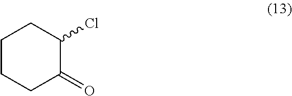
C1CCC(=O)C(Cl)C1
